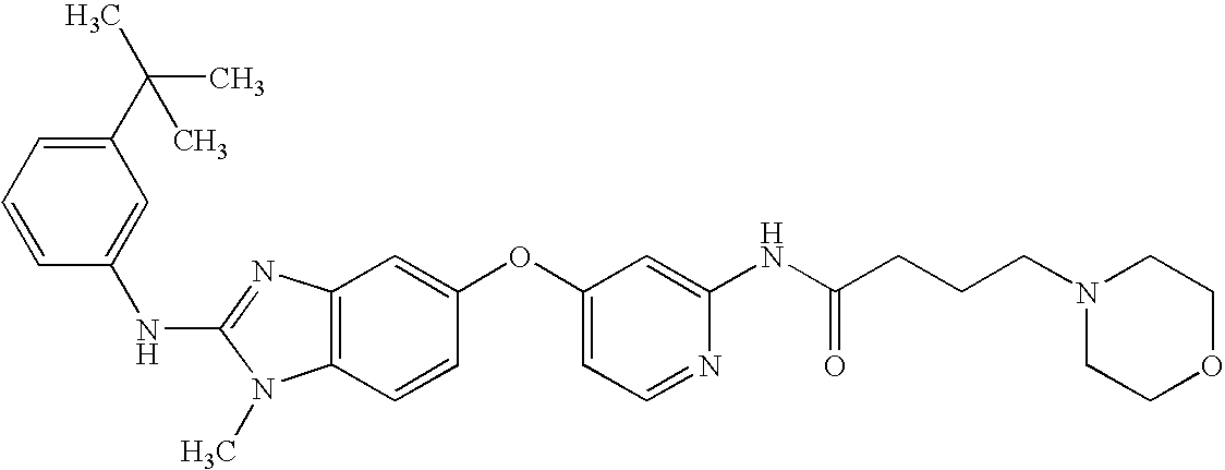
C1(C(C)(C)C)=CC=CC(NC2=NC3=C(N2C)C=CC(OC2=CC=NC(NC(CCCN4CCOCC4)=O)=C2)=C3)=C1
